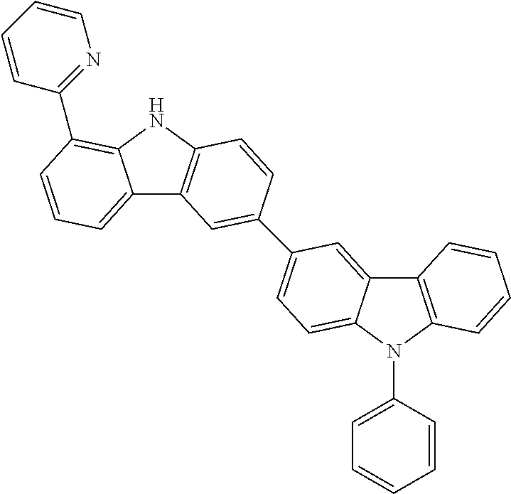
C12=CC=CC(C3=NC=CC=C3)=C1NC1=C2C=C(C2=CC=C3C(=C2)C2=C(N3C3=CC=CC=C3)C=CC=C2)C=C1
